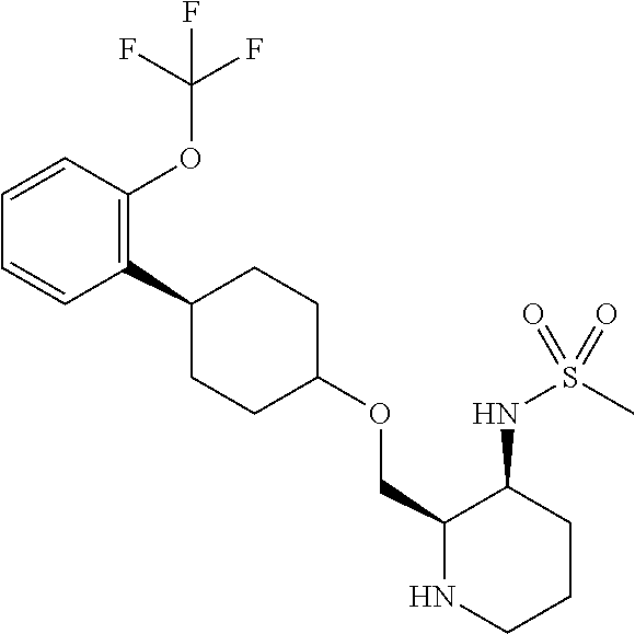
C1(C2CCC(OCC3NCCCC3NS(C)(=O)=O)CC2)=C(OC(F)(F)F)C=CC=C1
